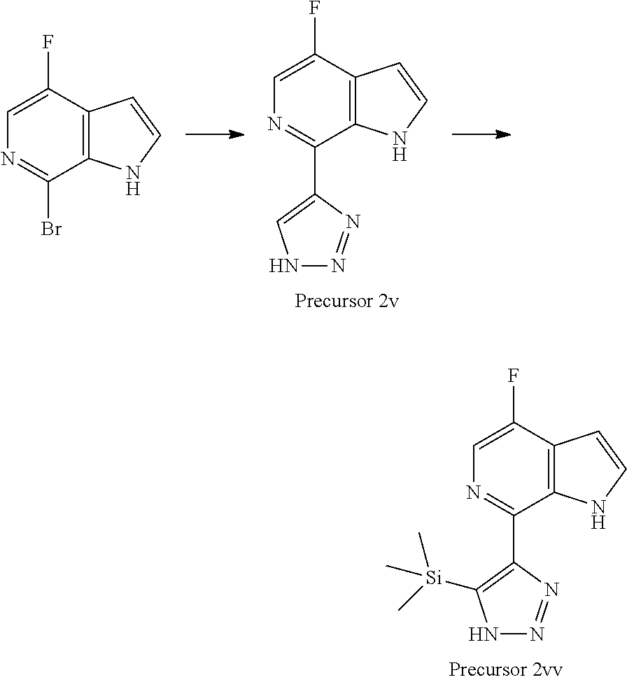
N1=C(Br)C2=C(C(F)=C1)C=CN2.N1=C(C2=CNN=N2)C2=C(C(F)=C1)C=CN2.N1=C(C2=C([Si](C)(C)C)NN=N2)C2=C(C(F)=C1)C=CN2
